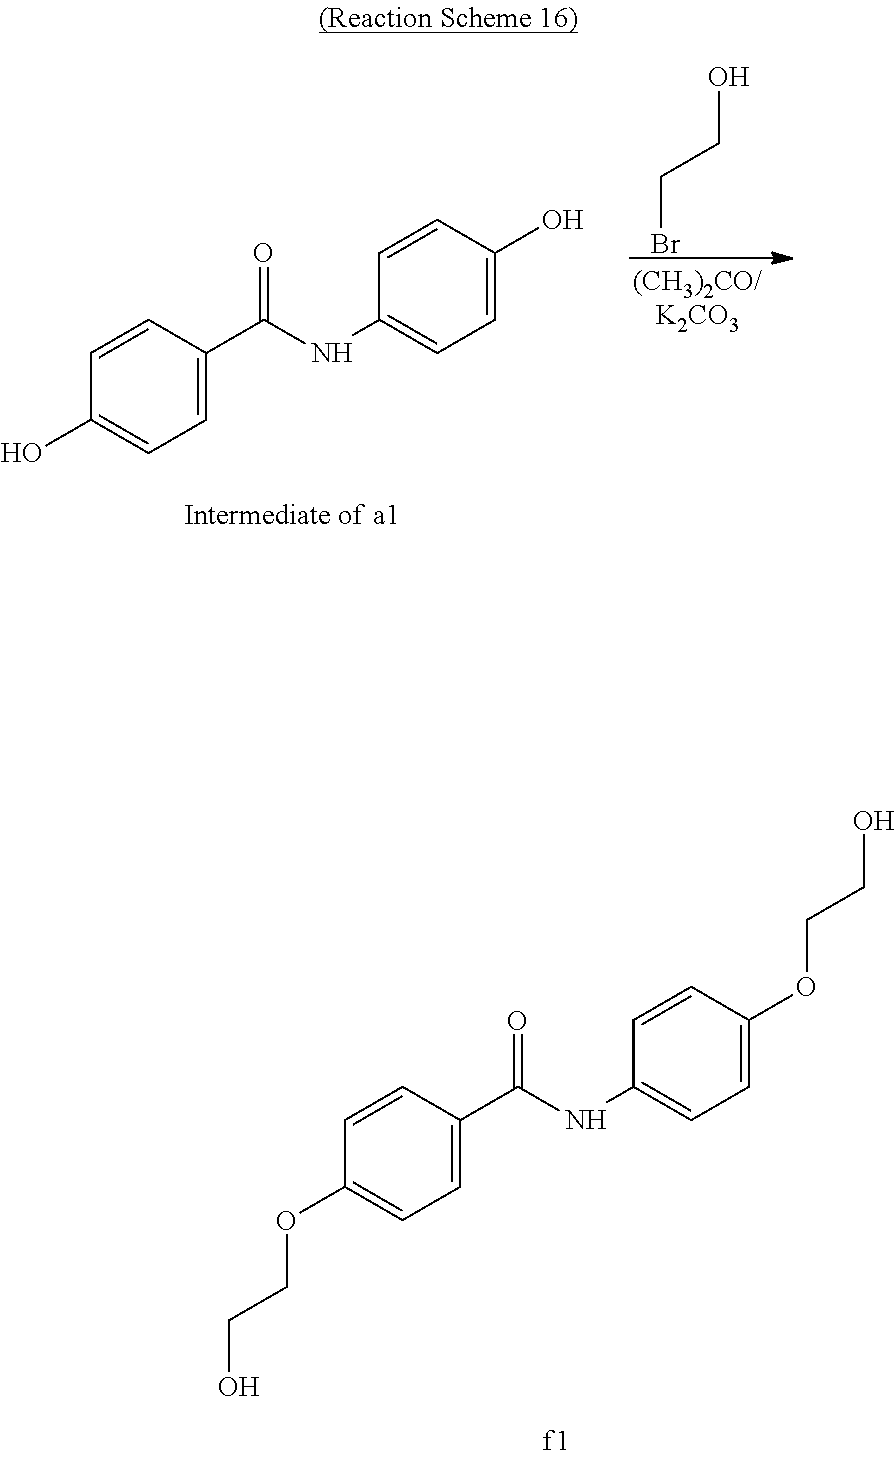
C1=CC(C(NC2=CC=C(O)C=C2)=O)=CC=C1O.C(CO)Br.C1=CC(C(NC2=CC=C(OCCO)C=C2)=O)=CC=C1OCCO
